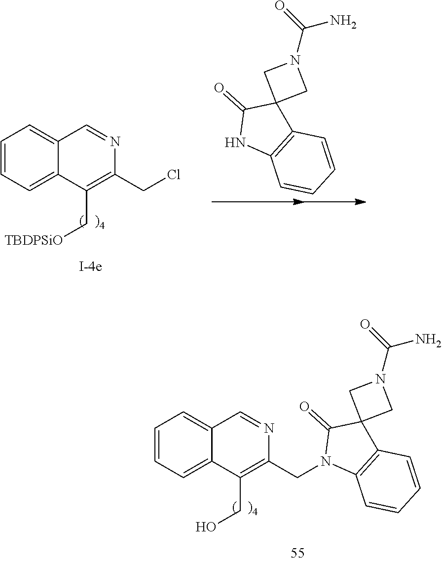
C1=CC=C2C(=C1)C=NC(CCl)=C2C[TBDPSiO].N1C2=C(C3(C1=O)CN(C(N)=O)C3)C=CC=C2.N1(CC2=C(CO)C3=CC=CC=C3C=N2)C2=C(C=CC=C2)C2(C1=O)CN(C(N)=O)C2
